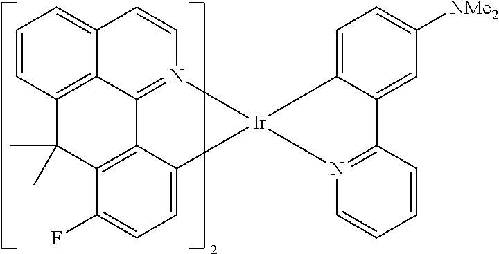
C12=CC=CC3=C1C1=N(C=C2)[Ir]2(C4=CC=C(F)C(=C14)C3(C)C)N1=C(C3=CC([NMe2])=CC=C32)C=CC=C1
